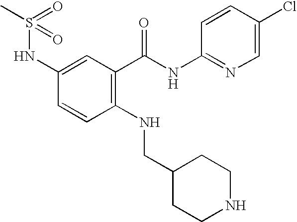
C1(NS(C)(=O)=O)=CC(C(NC2=NC=C(Cl)C=C2)=O)=C(NCC2CCNCC2)C=C1
